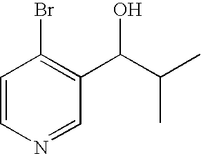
C1=CN=CC(C(C(C)C)O)=C1Br
